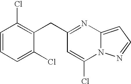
C(C1=NC2=CC=NN2C(Cl)=C1)C1=C(Cl)C=CC=C1Cl
